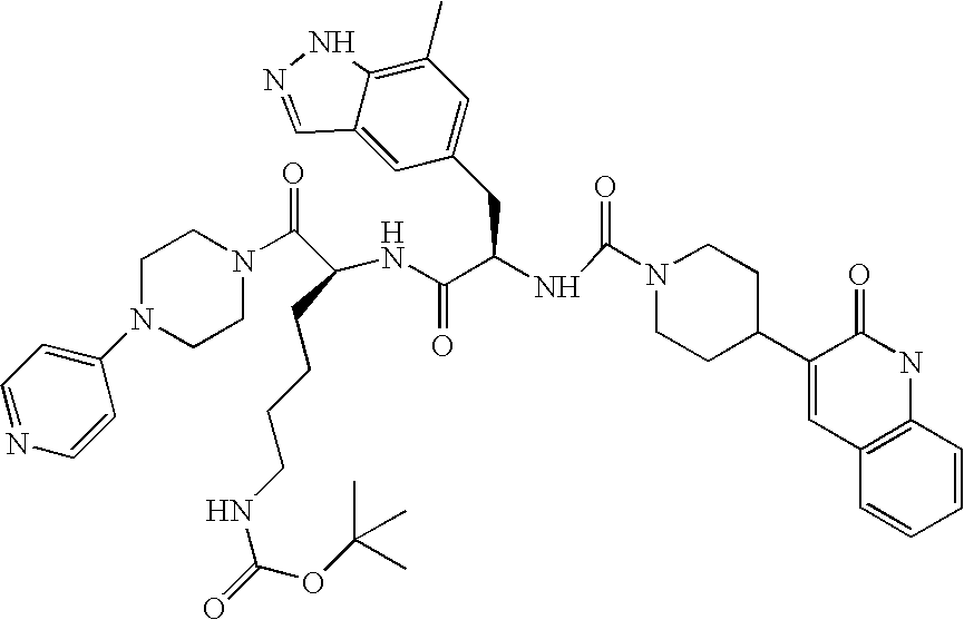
C1=CC2=C(C=C1)C=C(C1CCN(C(=O)NC(C(NC(C(N3CCN(C4=CC=NC=C4)CC3)=O)CCCCNC(=O)OC(C)(C)C)=O)CC3=CC(C)=C4C(=C3)C=NN4)CC1)C(=O)N2
